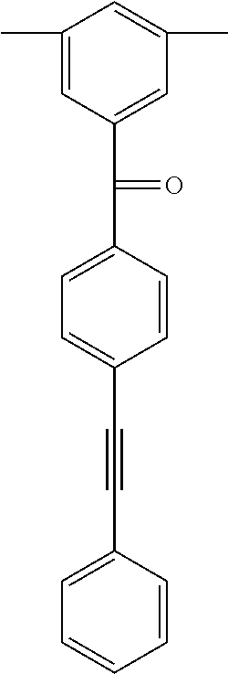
C1(C)=CC(C(=O)C2=CC=C(C#CC3=CC=CC=C3)C=C2)=CC(C)=C1
